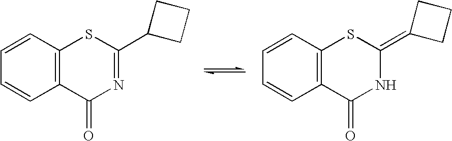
C1=CC2=C(C=C1)C(=O)N=C(C1CCC1)S2.C1=CC2=C(C=C1)C(=O)NC(=C1CCC1)S2
